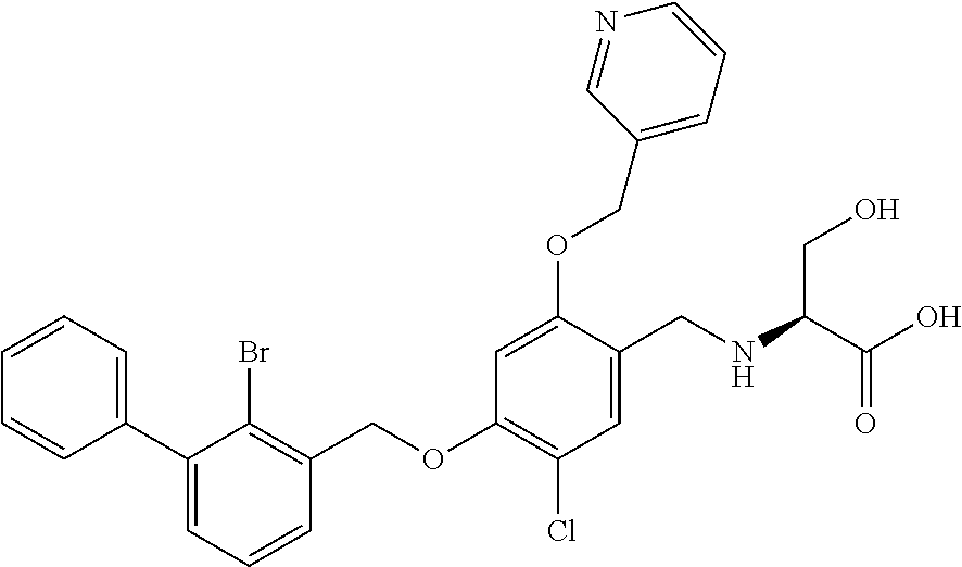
C1=CC=CC(C2=CC=CC(COC3=C(Cl)C=C(CNC(C(O)=O)CO)C(OCC4=CC=CN=C4)=C3)=C2Br)=C1
